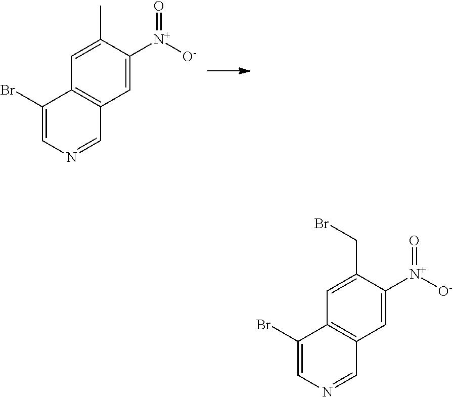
C1=C([N+](=O)[O-])C(C)=CC2=C1C=NC=C2Br.C1=C([N+](=O)[O-])C(CBr)=CC2=C1C=NC=C2Br
